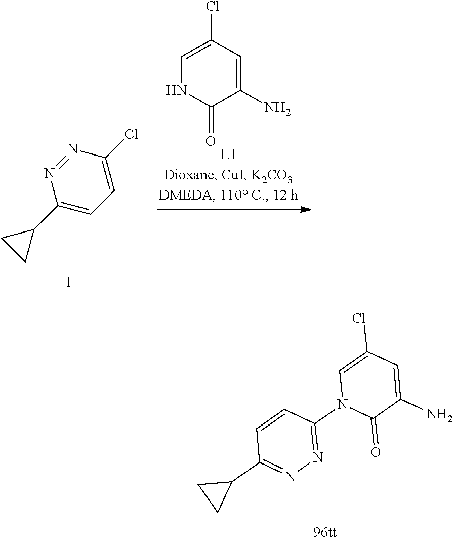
C1=CC(N2C(=O)C(N)=CC(Cl)=C2)=NN=C1C1CC1.C1=C(Cl)C=C(N)C(=O)N1.N1=NC(Cl)=CC=C1C1CC1
